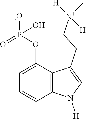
C1=C(OP([-O])(=O)O)C2=C(C=C1)N([H])C=C2CC[N+](C)([H])[H]
